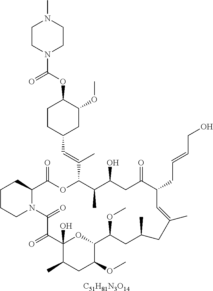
[C51H81N3O14].C1CCN2C(C1)C(=O)OC(C(=CC1CC(OC)C(OC(=O)N3CCN(C)CC3)CC1)C)C(C)C(O)CC(=O)C(CC=CCO)C=C(C)CC(C)CC(OC)C1OC(O)(C(=O)C2=O)C(C)CC1OC
